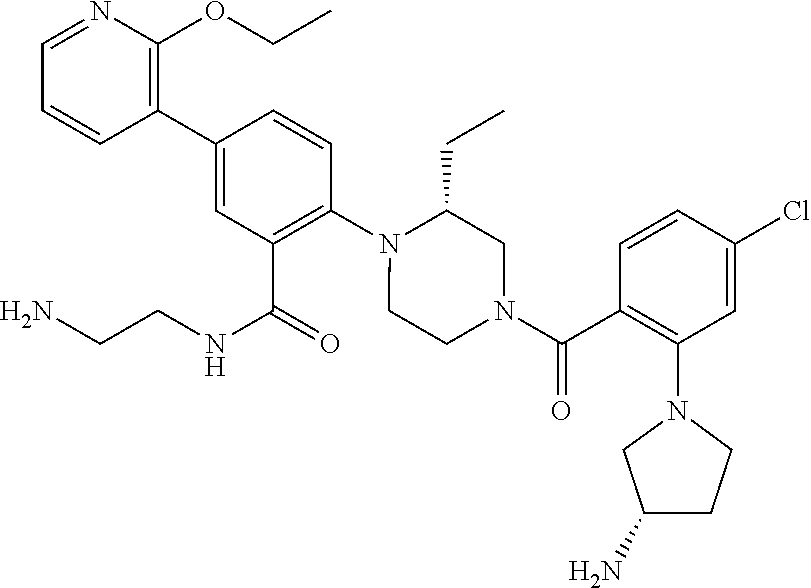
C1(C2=CC(C(=O)NCCN)=C(N3C(CC)CN(C(C4=C(N5CC(N)CC5)C=C(Cl)C=C4)=O)CC3)C=C2)=C(OCC)N=CC=C1
